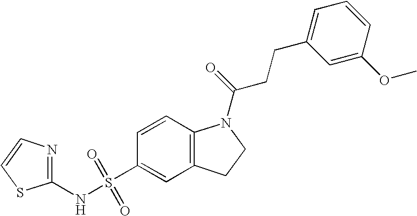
C1(NS(C2=CC3=C(C=C2)N(C(=O)CCC2=CC=CC(OC)=C2)CC3)(=O)=O)=NC=CS1
